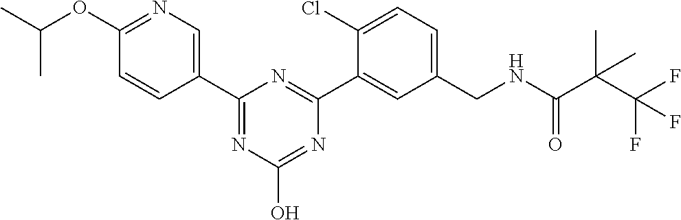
C1(C2=CN=C(OC(C)C)C=C2)=NC(O)=NC(C2=CC(CNC(C(C(F)(F)F)(C)C)=O)=CC=C2Cl)=N1
